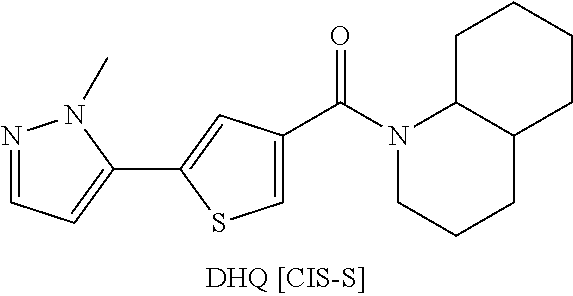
C1=C(C(N2CCCC3C2CCCC3)=O)C=C(C2=CC=NN2C)S1
